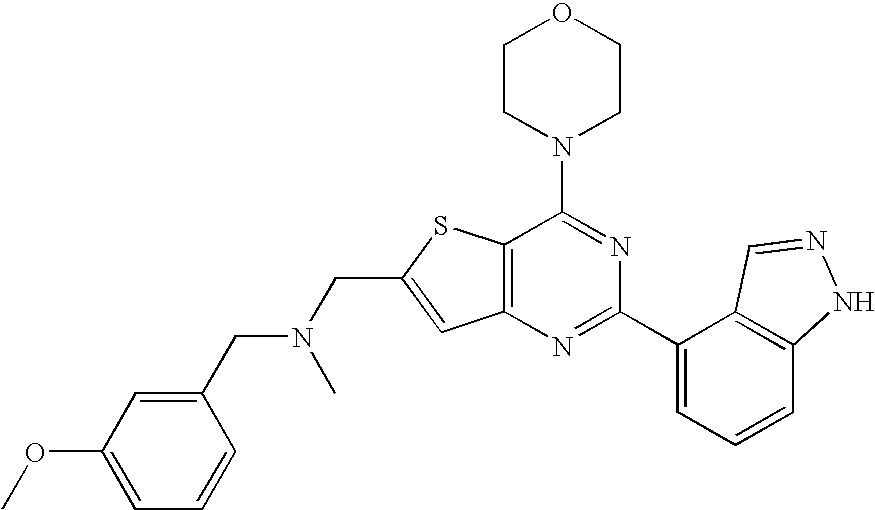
C1CN(C2=NC(C3=CC=CC4=C3C=NN4)=NC3=C2SC(CN(CC2=CC(OC)=CC=C2)C)=C3)CCO1
